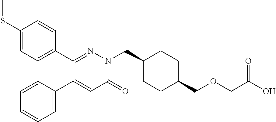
C1(SC)=CC=C(C2=NN(CC3CCC(COCC(O)=O)CC3)C(=O)C=C2C2=CC=CC=C2)C=C1
